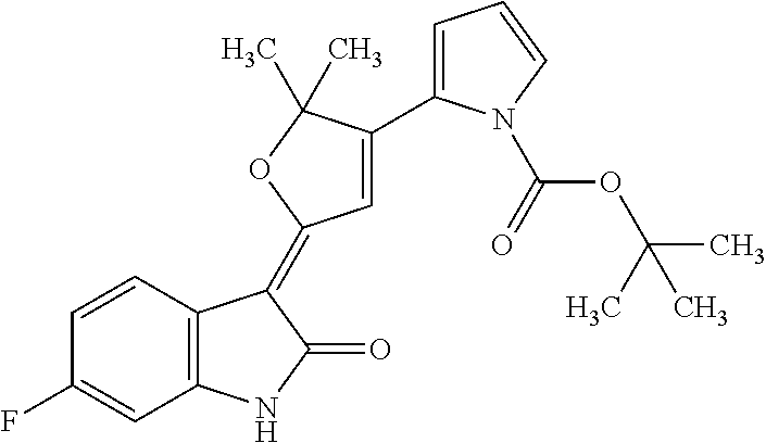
C1=CC(F)=CC2=C1C(=C1C=C(C3=CC=CN3C(OC(C)(C)C)=O)C(C)(C)O1)C(=O)N2
